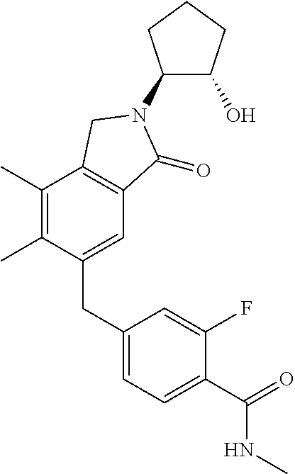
C1(N2C(=O)C3=C(C(C)=C(C)C(CC4=CC=C(C(=O)NC)C(F)=C4)=C3)C2)C(O)CCC1
